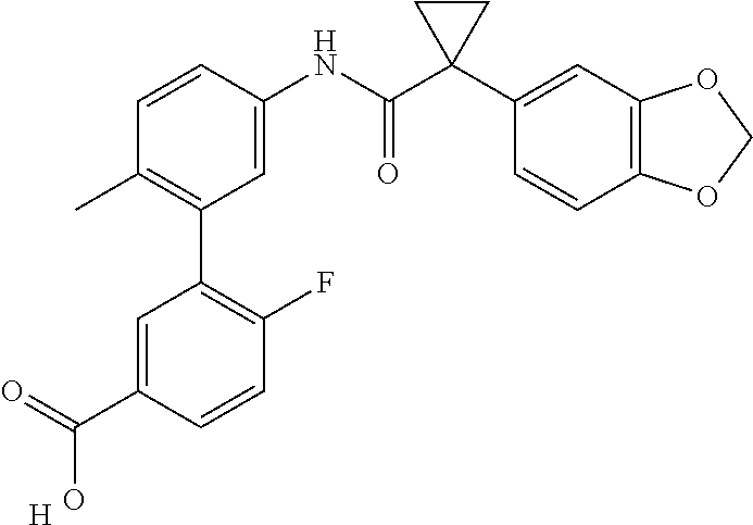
C1=C(NC(C2(C3=CC4=C(C=C3)OCO4)CC2)=O)C=CC(C)=C1C1=C(F)C=CC(C(=O)O)=C1.[H]
